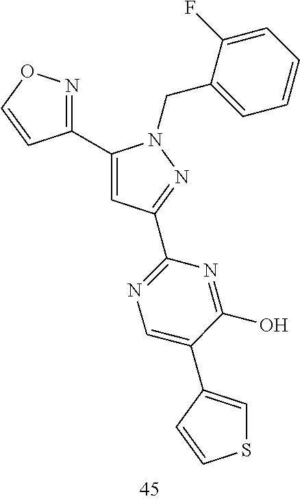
C1=C(F)C(CN2C(C3=NOC=C3)=CC(C3=NC=C(C4=CSC=C4)C(O)=N3)=N2)=CC=C1
